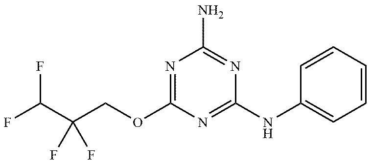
N1=C(OCC(F)(F)C(F)F)N=C(NC2=CC=CC=C2)N=C1N
